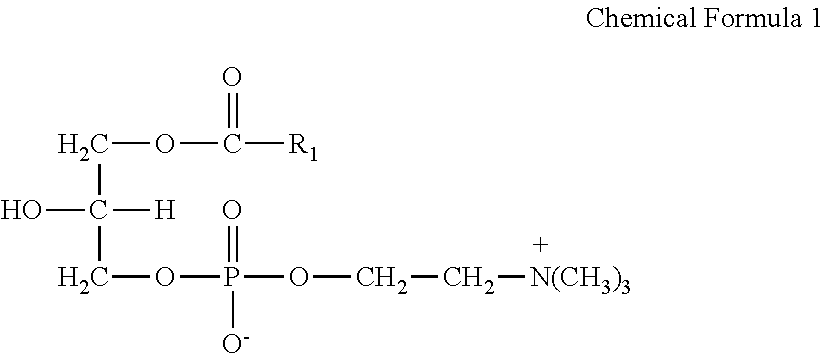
C(OC(=O)[R1])C([H])(O)COP(=O)(OCC[N(CH3)3])[O-]
